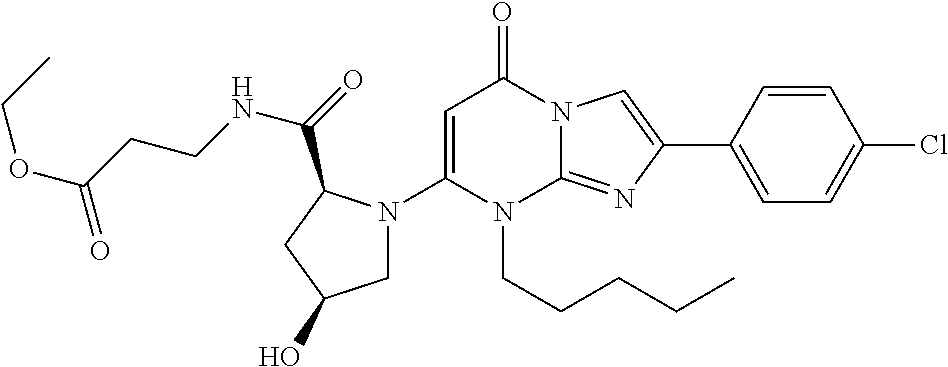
C1N(C2=CC(=O)N3C(=NC(C4=CC=C(Cl)C=C4)=C3)N2CCCCC)C(C(=O)NCCC(OCC)=O)CC1O
